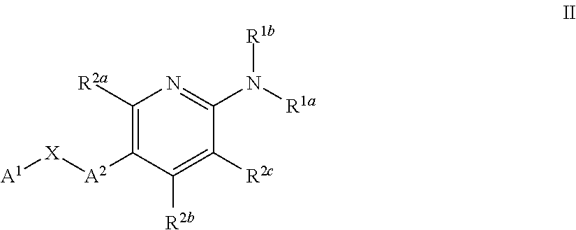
C1([R2a])=C([A2][X][A1])C([R2b])=C([R2c])C(N([R1a])[R1b])=N1
